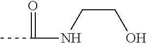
CC(=O)NCCO
